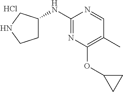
N1CCC(NC2=NC(OC3CC3)=C(C)C=N2)C1.Cl
